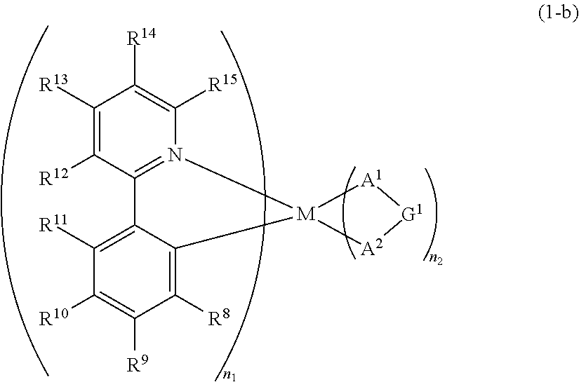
C1([R8])=C2C(=C([R11])C([R10])=C1[R9])C1=N([M]23[A1][G1][A2]3)C([R15])=C([R14])C([R13])=C1[R12]
